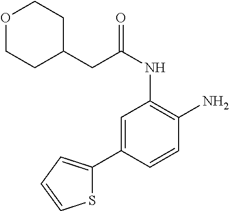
C1(C2=CC(NC(CC3CCOCC3)=O)=C(N)C=C2)=CC=CS1
